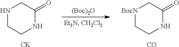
N1CCNC(=O)C1.[BocN]1CCNC(=O)C1.[(Boc)2O].[CK].[CO]
